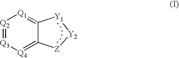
[Q2]1=[Q3][Q4]=C2C(=[Q1]1)[Y1][Y2][Z]2
